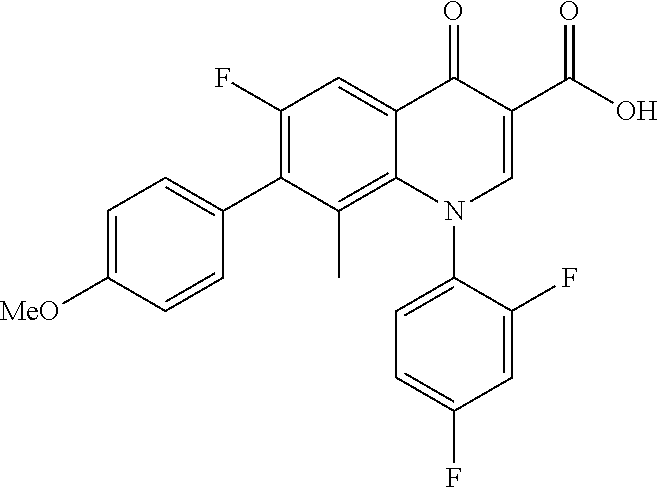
C1=C2C(=C(C)C(C3=CC=C([MeO])C=C3)=C1F)N(C1=CC=C(F)C=C1F)C=C(C(O)=O)C2=O
